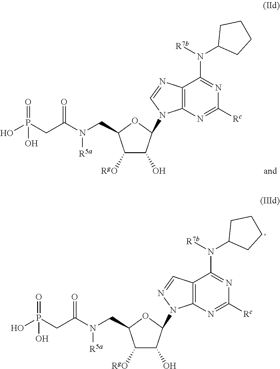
C12=C(C=NN1C1C(O)C([RgO])C(CN(C(CP(O)(=O)O)=O)[R5a])O1)C(N([R7b])C1CCCC1)=NC([Rc])=N2.C12=C(N=CN1C1C(O)C([RgO])C(CN(C(CP(O)(=O)O)=O)[R5a])O1)C(N([R7b])C1CCCC1)=NC([Rc])=N2
